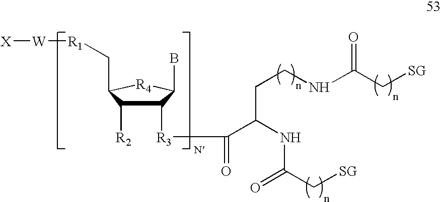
C1([R3]C(C(NC(=O)C[SG])CCNC(C[SG])=O)=O)C([R2])C(C[R1][W][X])[R4]C1B
